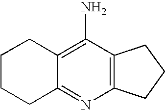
C1CCC2=NC3=C(C(N)=C2C1)CCC3
